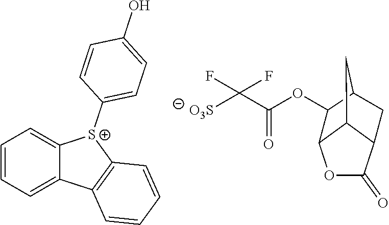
C1=CC=C2C(=C1)[S+](C1=CC=C(O)C=C1)C1=C2C=CC=C1.[O3S]C(C(OC1C2OC(=O)C3C2CC1C3)=O)(F)F
